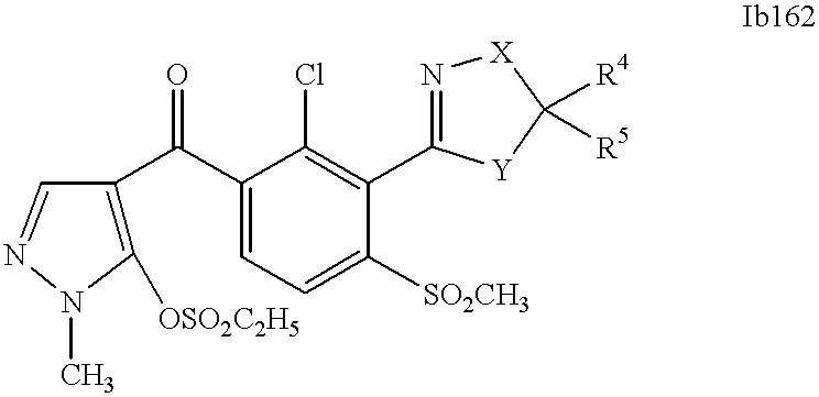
C1([OSO2C2H5])=C(C(C2=CC=C([SO2CH3])C(C3=N[X]C([R4])([R5])[Y]3)=C2Cl)=O)C=NN1C
